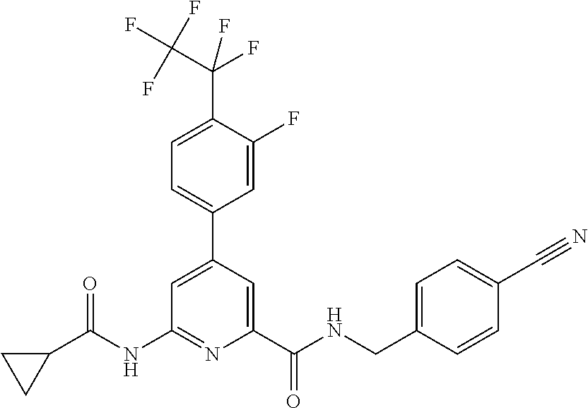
C1=C(C2=CC=C(C(C(F)(F)F)(F)F)C(F)=C2)C=C(C(NCC2=CC=C(C#N)C=C2)=O)N=C1NC(C1CC1)=O
